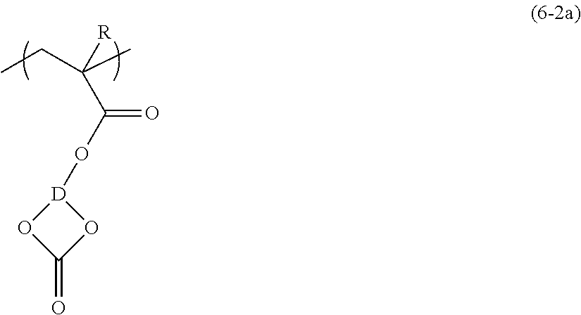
CCC(C)(C(O[D]1OC(=O)O1)=O)[R]
